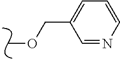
O(C)CC1=CC=CN=C1
